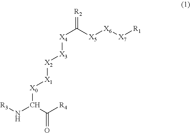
[R3]NC(C([R4])=O)[X0][X1][X2][X3][X4]C(=[R2])[X5][X6][X7][R1]
